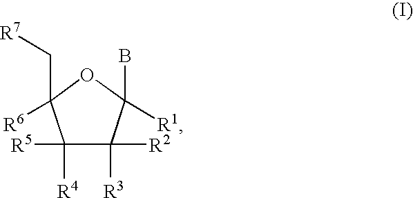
C1([R5])([R4])C([R3])([R2])C(B)([R1])OC1(C[R7])[R6]
